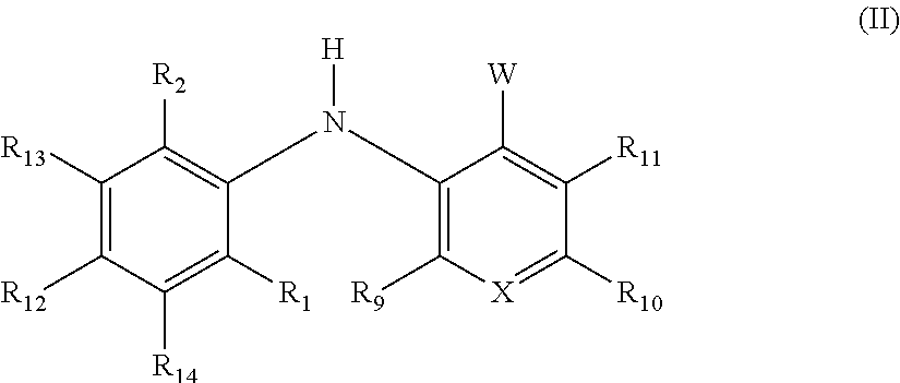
C1([R13])=C([R12])C([R14])=C([R1])C(N(C2=C([R9])[X]=C([R10])C([R11])=C2[W])[H])=C1[R2]
